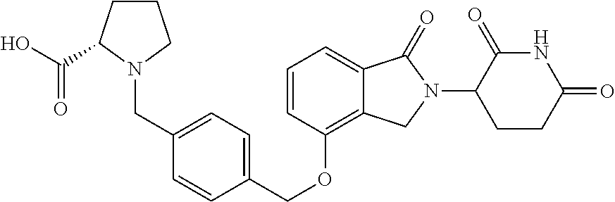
C1=C2C(=C(OCC3=CC=C(CN4CCCC4C(O)=O)C=C3)C=C1)CN(C1CCC(=O)NC1=O)C2=O
